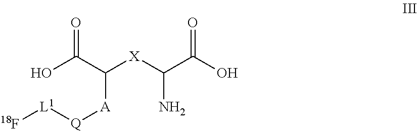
O=C(O)C([A][Q][L1][18F])[X]C(N)C(=O)O
